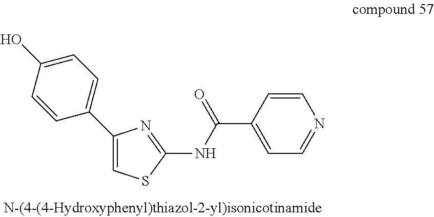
C1=CC(C(NC2=NC(C3=CC=C(O)C=C3)=CS2)=O)=CC=N1
